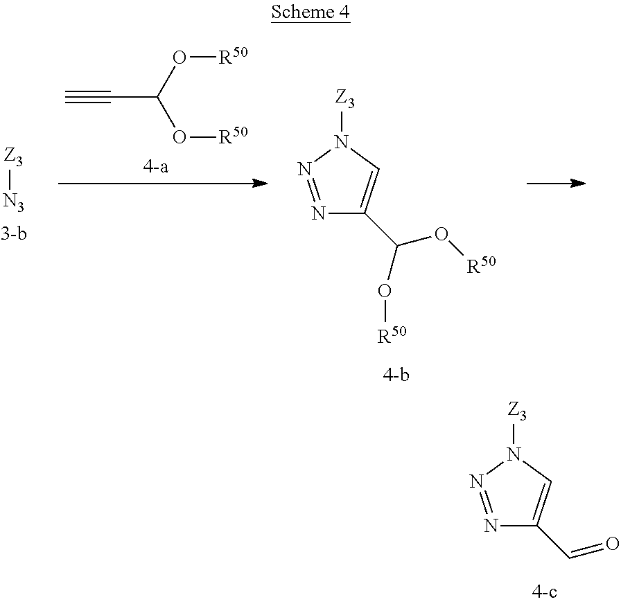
N1=NN([Z3])C=C1C=O.[Z3][N3].C#CC(O[R50])O[R50].N1=NN([Z3])C=C1C(O[R50])O[R50]
